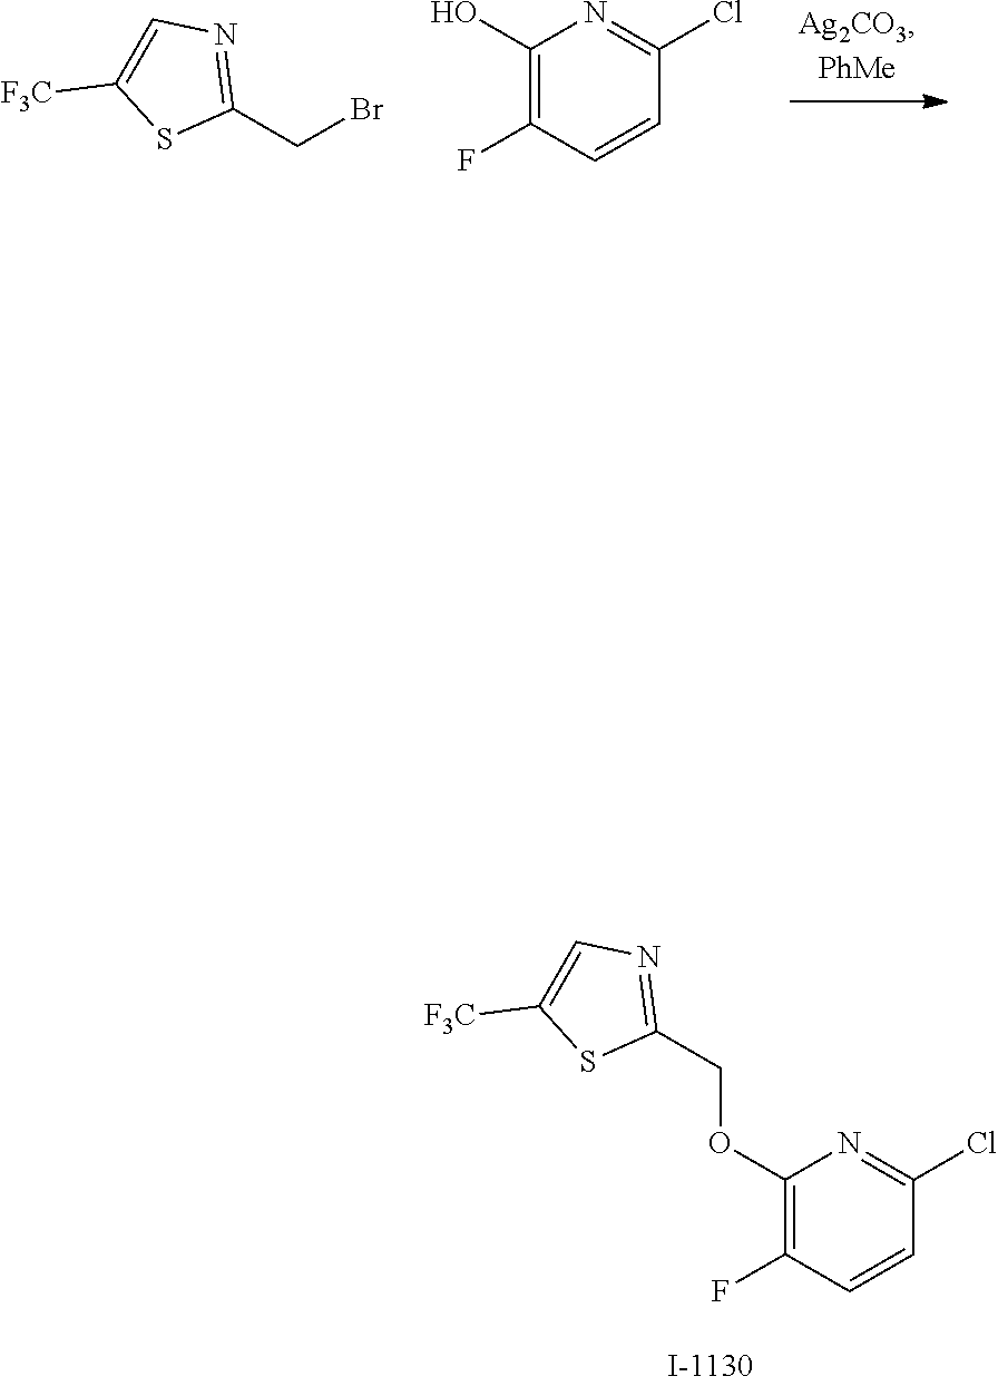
C1(F)=C(OCC2=NC=C([F3C])S2)N=C(Cl)C=C1.C1([F3C])=CN=C(CBr)S1.C1(F)=C(O)N=C(Cl)C=C1
